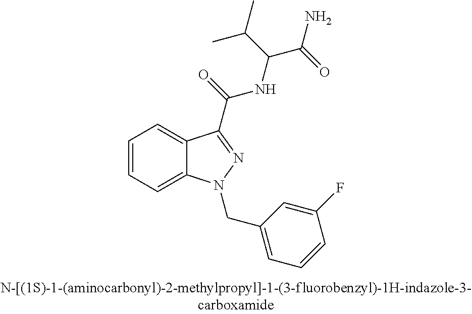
C1=CC=C2C(=C1)C(C(NC(C(C)C)C(=O)N)=O)=NN2CC1=CC=CC(F)=C1
